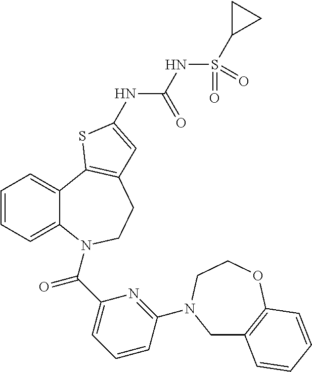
C1=CC=C2C(=C1)C1=C(CCN2C(C2=CC=CC(N3CC4=C(OCC3)C=CC=C4)=N2)=O)C=C(NC(NS(C2CC2)(=O)=O)=O)S1
